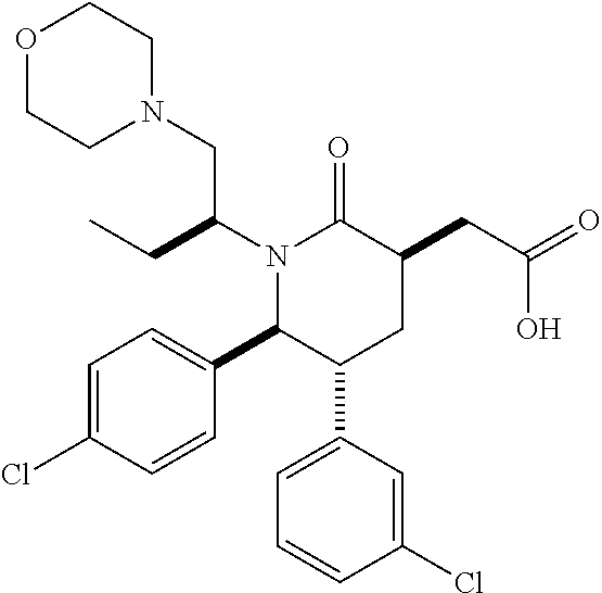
N1(C(CC)CN2CCOCC2)C(C2=CC=C(Cl)C=C2)C(C2=CC=CC(Cl)=C2)CC(CC(=O)O)C1=O
